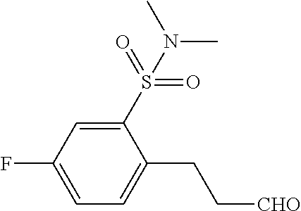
C1=C(F)C=C(S(=O)(=O)N(C)C)C(CC[CHO])=C1
